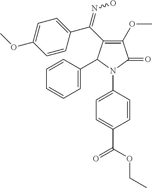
C1=C(OC)C=CC(C(=NO)C2=C(OC)C(=O)N(C3=CC=C(C(OCC)=O)C=C3)C2C2=CC=CC=C2)=C1
